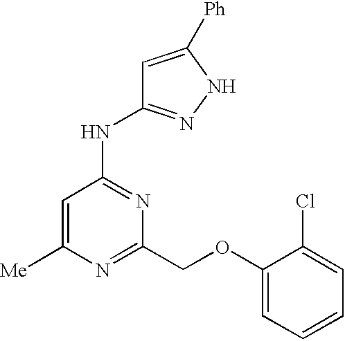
[Me]C1=CC(NC2=NNC([Ph])=C2)=NC(COC2=CC=CC=C2Cl)=N1
